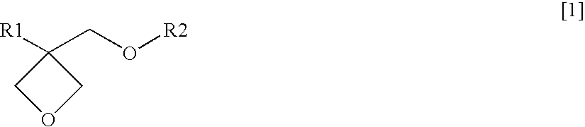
C1([R1])(CO[R2])COC1
